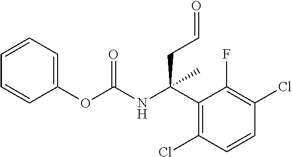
C1=CC=C(OC(NC(C2=C(Cl)C=CC(Cl)=C2F)(CC=O)C)=O)C=C1
